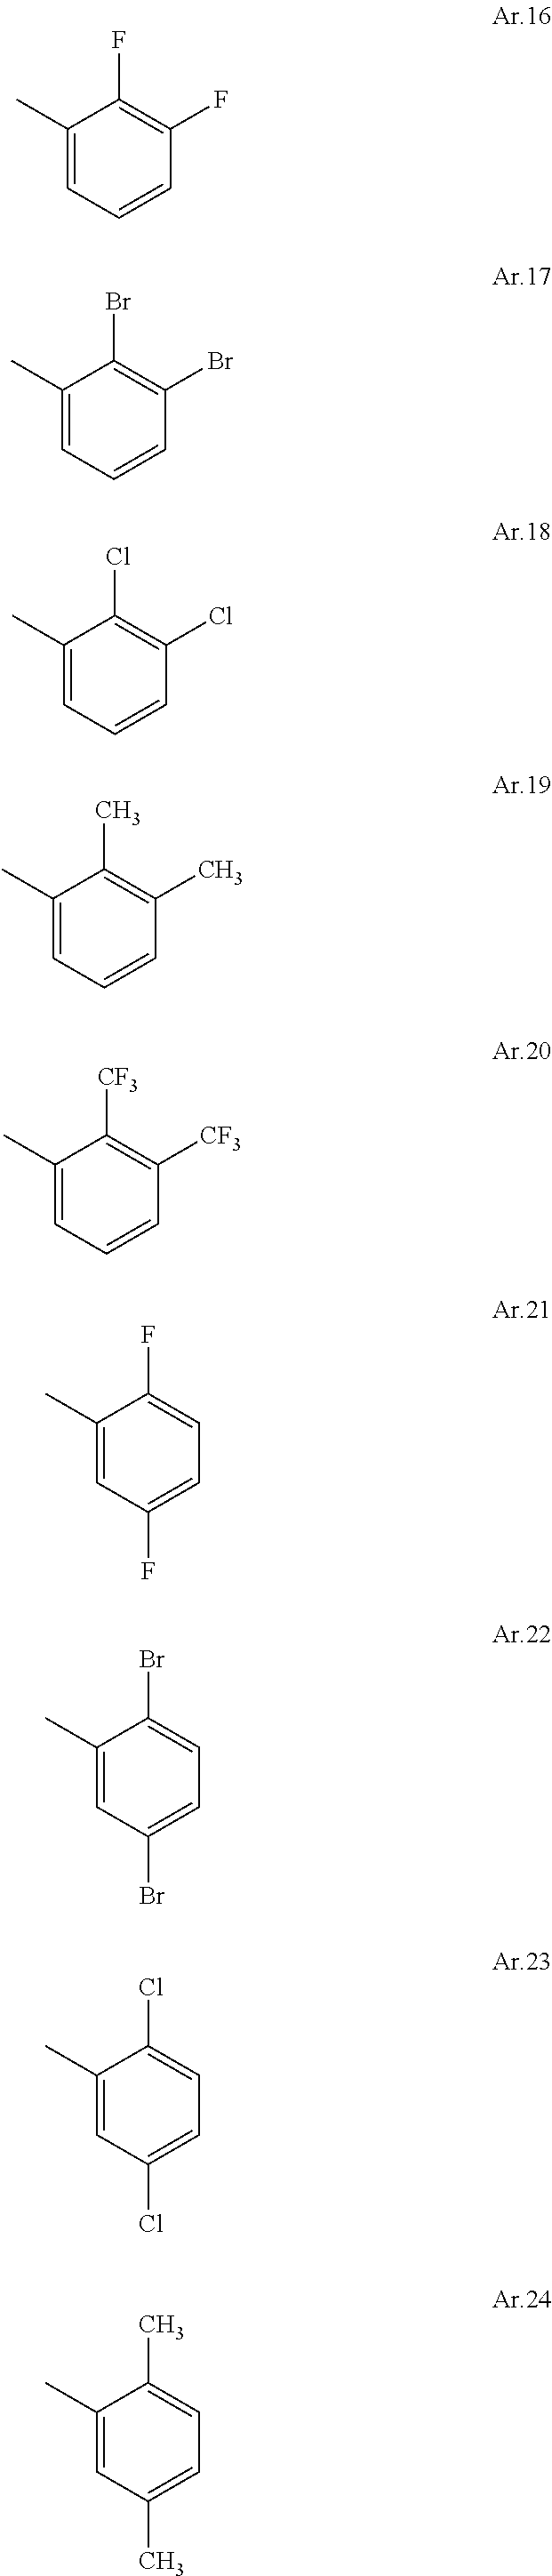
C1(C)=CC=CC(F)=C1F.C1(C)=CC=CC(Br)=C1Br.C1(C)=CC=CC(Cl)=C1Cl.C1(C)=CC=CC(C)=C1C.C1(C)=CC=CC([CF3])=C1[CF3].C1(C)=CC(F)=CC=C1F.C1(C)=CC(Br)=CC=C1Br.C1(C)=CC(Cl)=CC=C1Cl.C1(C)=CC(C)=CC=C1C
